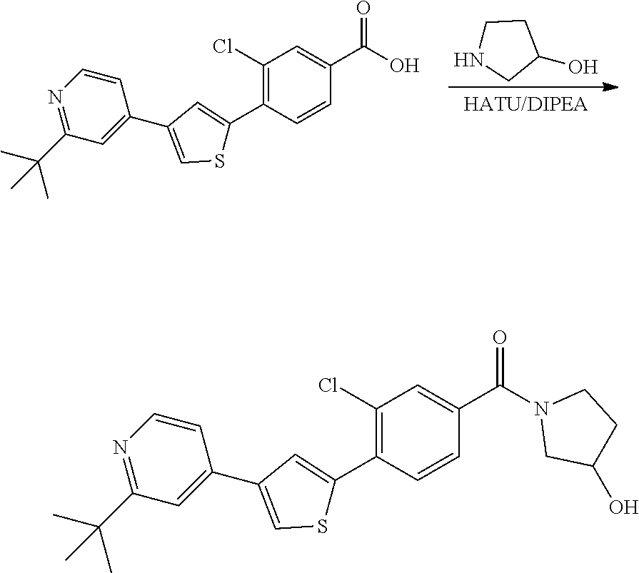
C1NCC(O)C1.CC(C)(C1=NC=CC(C2=CSC(C3=C(Cl)C=C(C(O)=O)C=C3)=C2)=C1)C.CC(C)(C1=NC=CC(C2=CSC(C3=C(Cl)C=C(C(N4CC(O)CC4)=O)C=C3)=C2)=C1)C
